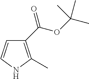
C1(C(OC(C)(C)C)=O)=C(C)NC=C1
